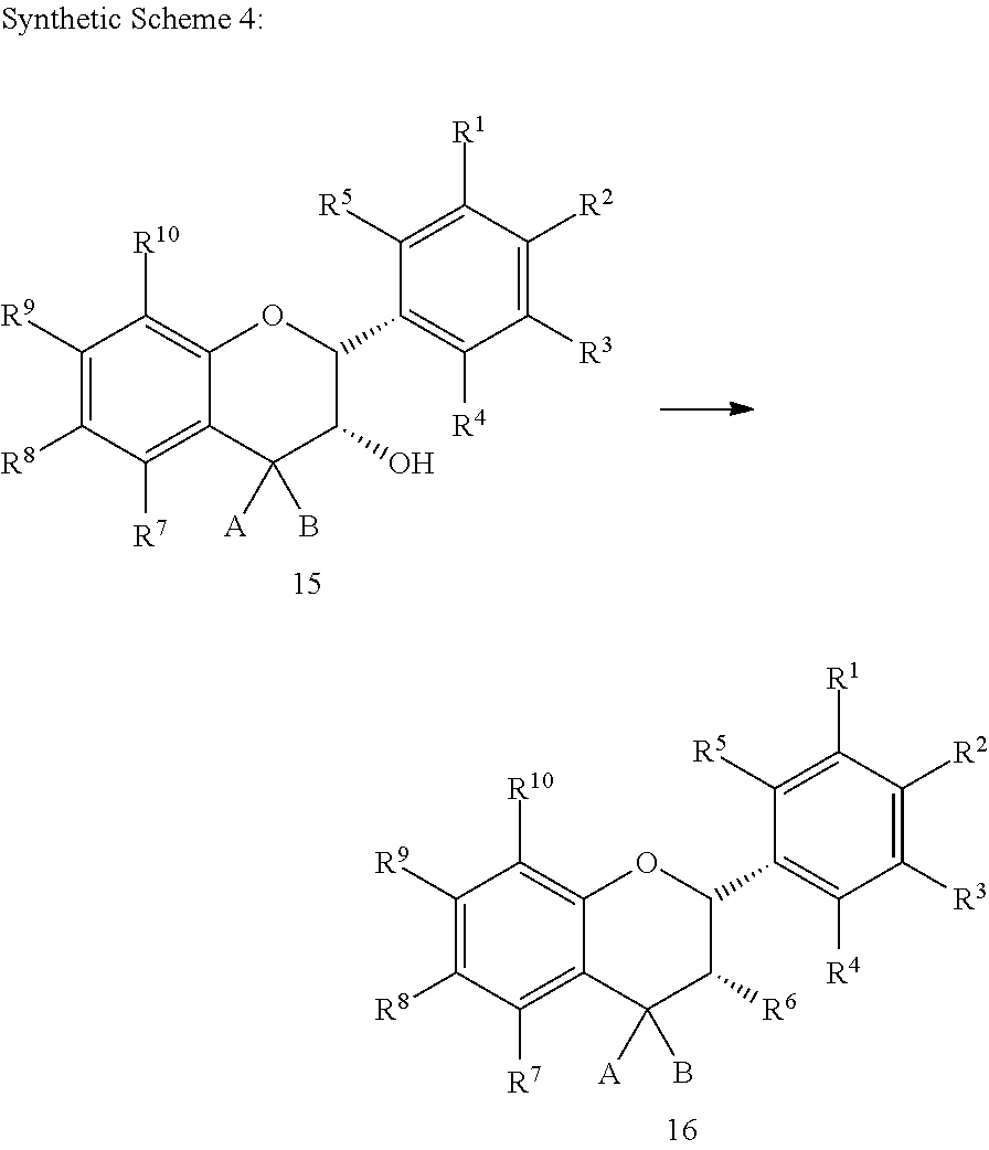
C1([R9])=C([R8])C([R7])=C2C(=C1[R10])OC(C1=C([R4])C([R3])=C([R2])C([R1])=C1[R5])C(O)C2(B)[A].C1([R9])=C([R8])C([R7])=C2C(=C1[R10])OC(C1=C([R4])C([R3])=C([R2])C([R1])=C1[R5])C([R6])C2(B)[A]
